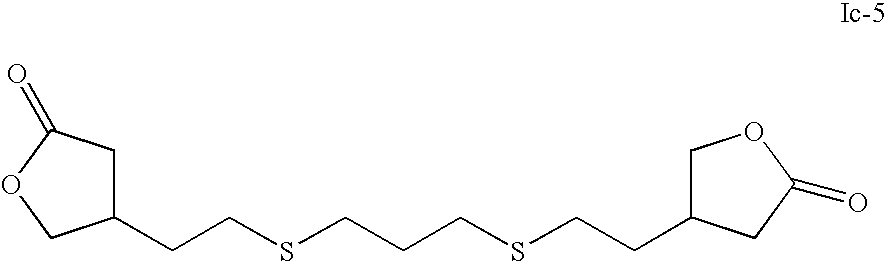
C1(CCSCCCSCCC2CC(=O)OC2)COC(=O)C1
